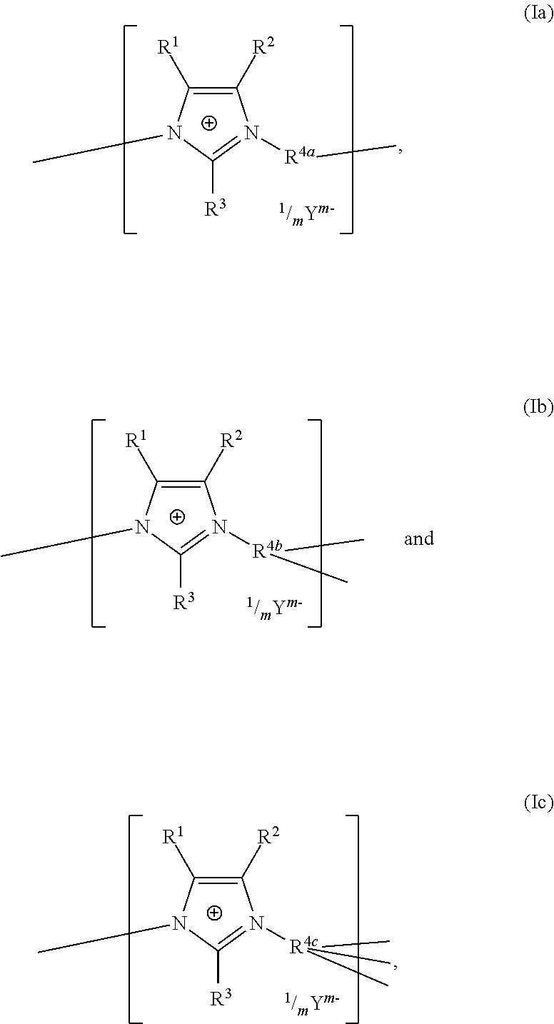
C1([R2])=C([R1])N(C)C([R3])=N1[R4a]C.C1([R2])=C([R1])N(C)C([R3])=N1[R4c](C)(C)C.C1([R2])=C([R1])N(C)C([R3])=N1[R4b](C)C
